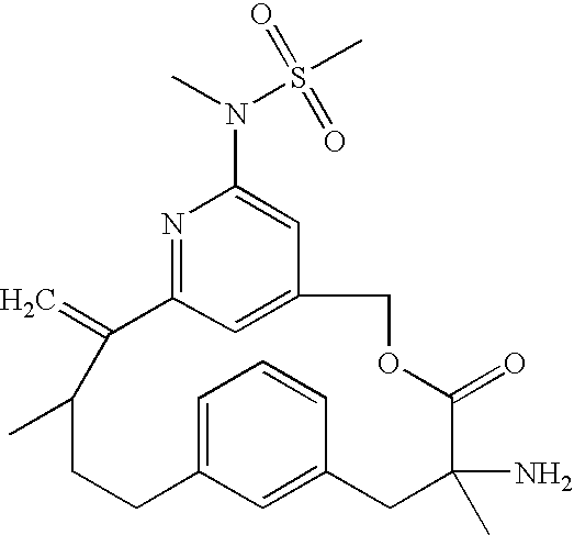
C12=CC(=NC(N(C)S(C)(=O)=O)=C1)C(=C)C(C)CCC1=CC=CC(=C1)CC(N)(C)C(=O)OC2
